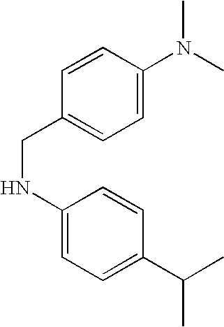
C1=CC(CNC2=CC=C(C(C)C)C=C2)=CC=C1N(C)C
